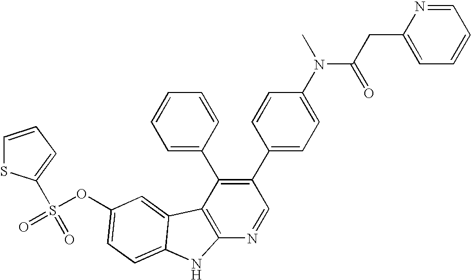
O(C1=CC=C2C(=C1)C1=C(N=CC(C3=CC=C(N(C(=O)CC4=CC=CC=N4)C)C=C3)=C1C1=CC=CC=C1)N2)S(=O)(=O)C1=CC=CS1
